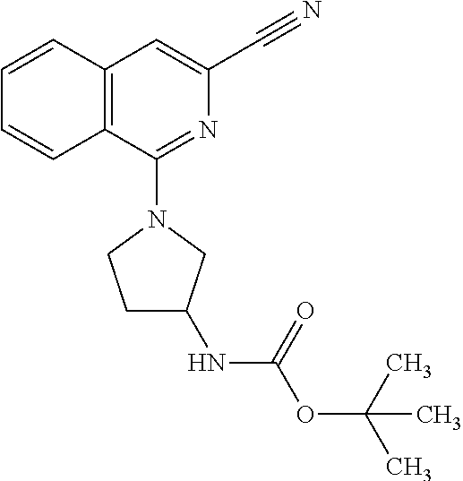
C1=CC2=C(C=C1)C(N1CCC(NC(OC(C)(C)C)=O)C1)=NC(C#N)=C2
